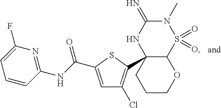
C12C(C3=C(Cl)C=C(C(NC4=NC(F)=CC=C4)=O)S3)(NC(=N)N(C)S1(=O)=O)CCCO2
